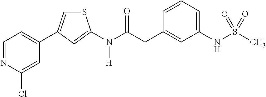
C1=NC(Cl)=CC(C2=CSC(N(C(CC3=CC(NS(C)(=O)=O)=CC=C3)=O)[H])=C2)=C1
